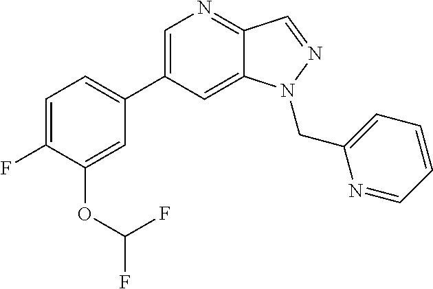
C1(C2=CC=C(F)C(OC(F)F)=C2)=CN=C2C(=C1)N(CC1=CC=CC=N1)N=C2
